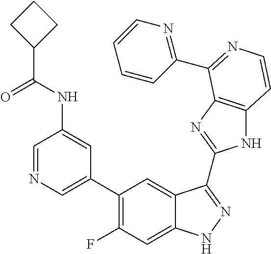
C1=C(C2=C(F)C=C3C(=C2)C(C2=NC4=C(N2)C=CN=C4C2=NC=CC=C2)=NN3)C=C(NC(C2CCC2)=O)C=N1
